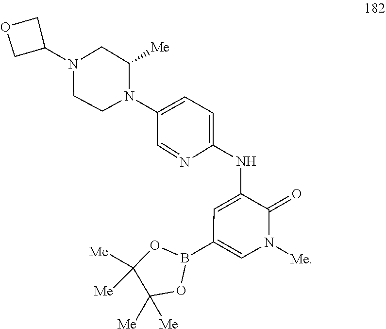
B1(C2=CN([Me])C(=O)C(NC3=CC=C(N4CCN(C5COC5)CC4[Me])C=N3)=C2)OC([Me])([Me])C([Me])([Me])O1
